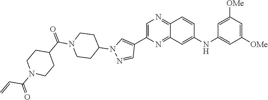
C1=C(C2=CN(C3CCN(C(=O)C4CCN(C(=O)C=C)CC4)CC3)N=C2)N=C2C(=N1)C=CC(NC1=CC([OMe])=CC([OMe])=C1)=C2
